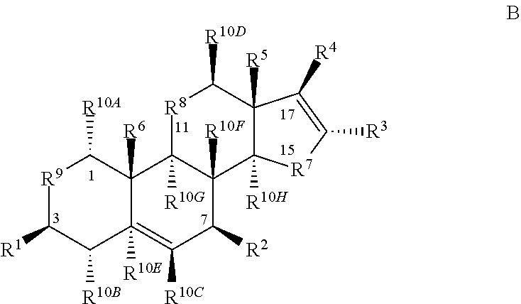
[R9]1C([R1])C([R10B])C2([R10E])=C([R10C])C([R2])C3([R10F])C([R10G])(C2([R6])C1[R10A])[R8]C([R10D])C1([R5])C3([R10H])[R7]C([R3])=C1[R4]
